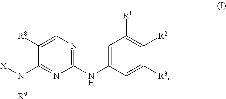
C1([R8])=CN=C(NC2=CC([R1])=C([R2])C([R3])=C2)N=C1N([X])[R9]
